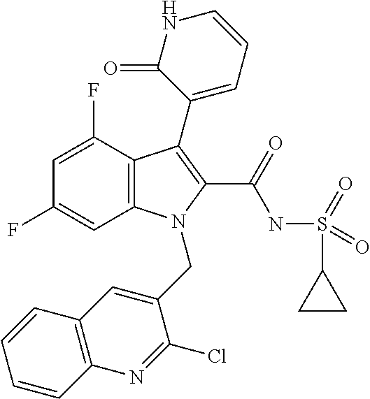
C12=C(C(F)=CC(F)=C1)C(C1=CC=CNC1=O)=C(C(=O)NS(C1CC1)(=O)=O)N2CC1=CC2=C(N=C1Cl)C=CC=C2
